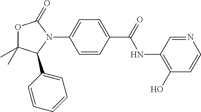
O1C(C)(C)C(C2=CC=CC=C2)N(C2=CC=C(C(=O)NC3=C(O)C=CN=C3)C=C2)C1=O
